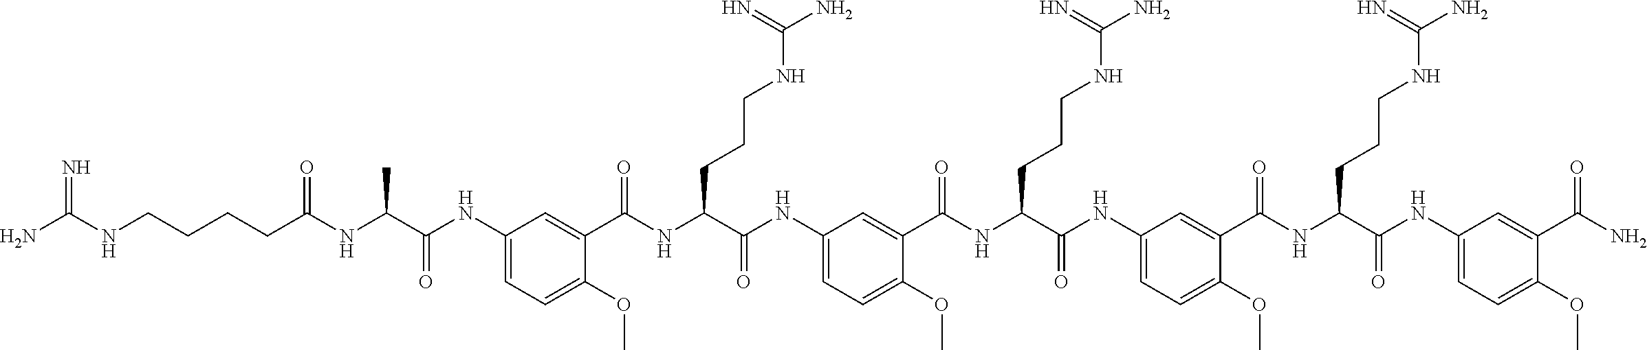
C1(C(N)=O)=CC(NC(C(NC(C2=CC(NC(C(NC(C3=CC(NC(C(NC(C4=CC(NC(C(NC(CCCCNC(N)=N)=O)C)=O)=CC=C4OC)=O)CCCNC(N)=N)=O)=CC=C3OC)=O)CCCNC(N)=N)=O)=CC=C2OC)=O)CCCNC(N)=N)=O)=CC=C1OC
